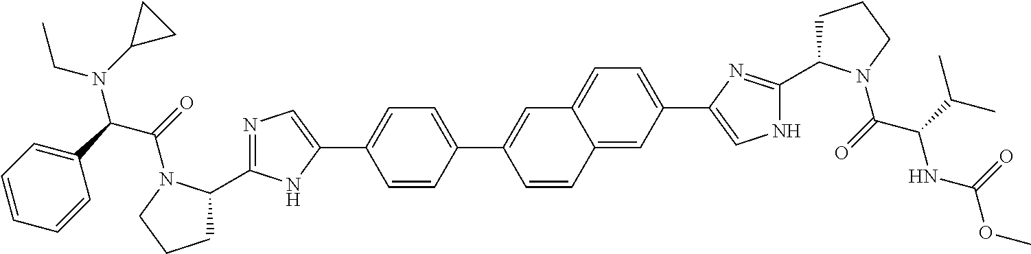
N1=C(C2CCCN2C(=O)C(C2=CC=CC=C2)N(CC)C2CC2)NC(C2=CC=C(C3=CC4=CC=C(C5=CNC(C6CCCN6C(=O)C(C(C)C)NC(OC)=O)=N5)C=C4C=C3)C=C2)=C1
